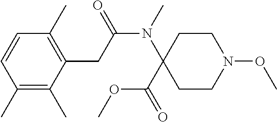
C1(C)=C(C)C(CC(N(C)C2(C(=O)OC)CCN(OC)CC2)=O)=C(C)C=C1
